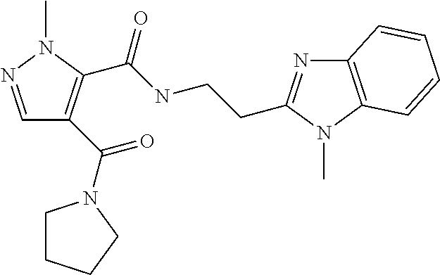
C1=NN(C)C(C(NCCC2=NC3=C(N2C)C=CC=C3)=O)=C1C(=O)N1CCCC1
